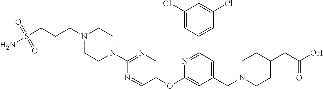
C1(Cl)=CC(C2=NC(OC3=CN=C(N4CCN(CCCS(=O)(=O)N)CC4)N=C3)=CC(CN3CCC(CC(O)=O)CC3)=C2)=CC(Cl)=C1
